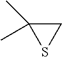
C1C(C)(C)S1
